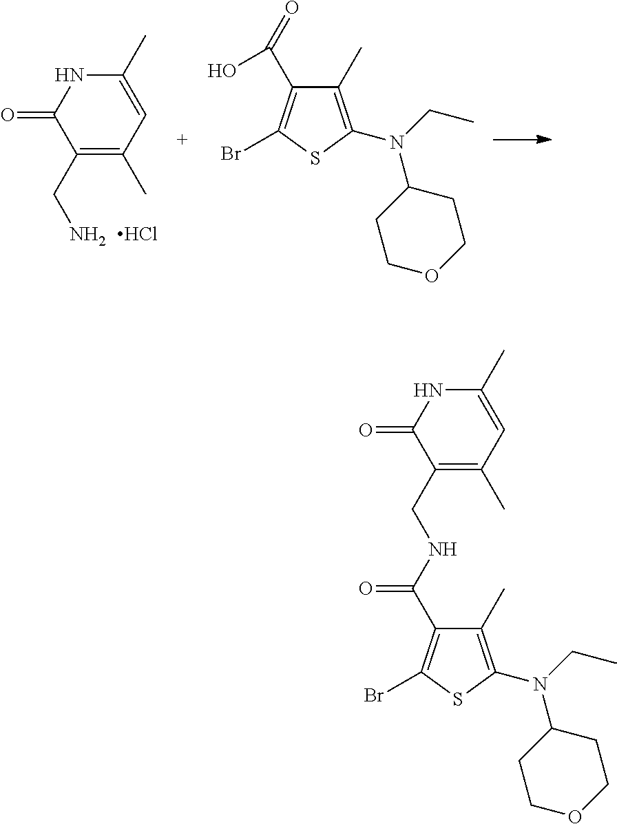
C1=C(C)NC(=O)C(CN)=C1C.Cl.O=C(O)C1=C(Br)SC(N(CC)C2CCOCC2)=C1C.C1=C(C)NC(=O)C(CNC(=O)C2=C(Br)SC(N(CC)C3CCOCC3)=C2C)=C1C
